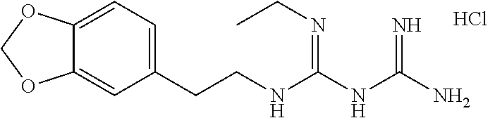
Cl.C(NC(NC(N)=N)=NCC)CC1=CC=C2C(=C1)OCO2
